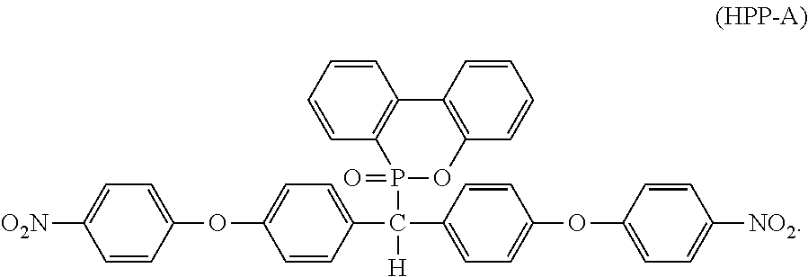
C1=CC=CC2=C1P(C(C1=CC=C(OC3=CC=C([O2N])C=C3)C=C1)(C1=CC=C(OC3=CC=C([NO2])C=C3)C=C1)[H])(=O)OC1=C2C=CC=C1
